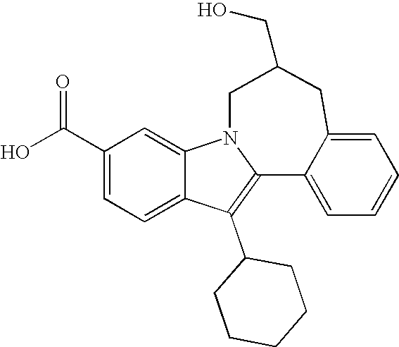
C1(C(O)=O)=CC=C2C(=C1)N1C(=C2C2CCCCC2)C2=CC=CC=C2CC(CO)C1
